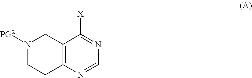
N1([PG2])CCC2=C(C1)C([X])=NC=N2
